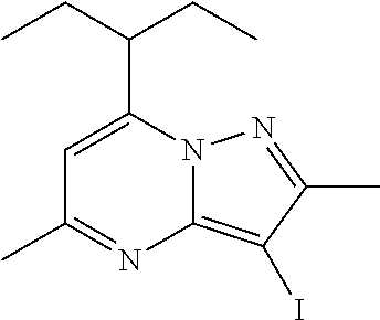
C1=C(C(CC)CC)N2C(=C(I)C(C)=N2)N=C1C
